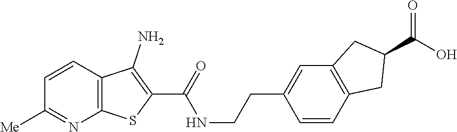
C1=CC2=C(N=C1[Me])SC(C(=O)NCCC1=CC3=C(C=C1)CC(C(=O)O)C3)=C2N
